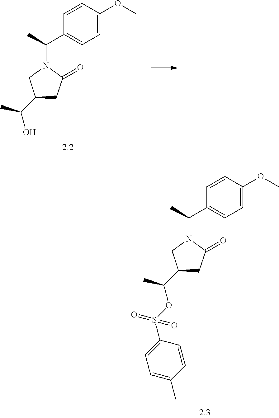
C1(C(C)O)CC(=O)N(C(C)C2=CC=C(OC)C=C2)C1.C1(C(C)OS(C2=CC=C(C)C=C2)(=O)=O)CC(=O)N(C(C)C2=CC=C(OC)C=C2)C1
